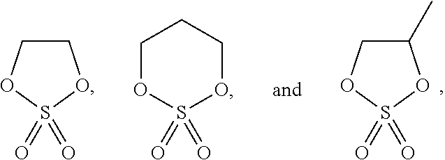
C1(C)COS(=O)(=O)O1.C1COS(=O)(=O)O1.O1S(=O)(=O)OCCC1
